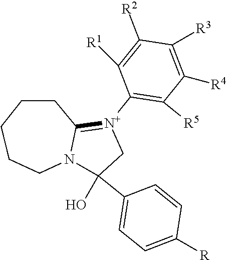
[N+]1(C2=C([R5])C([R4])=C([R3])C([R2])=C2[R1])=C2N(C(O)(C3=CC=C([R])C=C3)C1)CCCCC2
